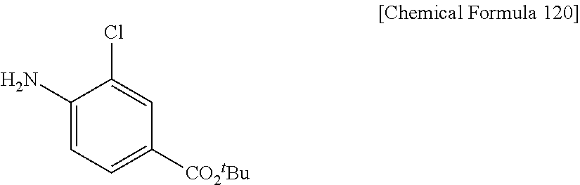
C1(N)=CC=C([CO2tBu])C=C1Cl
